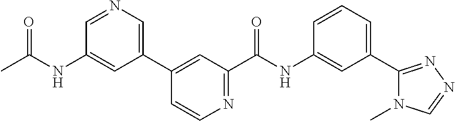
C1(C2=CN=CC(NC(C)=O)=C2)=CC(C(NC2=CC(C3=NN=CN3C)=CC=C2)=O)=NC=C1
